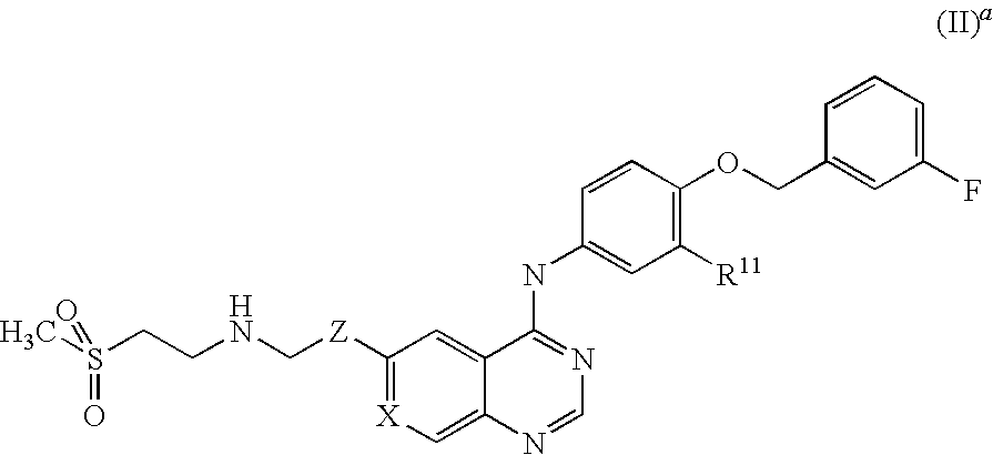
C1([Z]CNCCS(C)(=O)=O)=[X]C=C2C(=C1)C(NC1=CC([R11])=C(OCC3=CC(F)=CC=C3)C=C1)=NC=N2
